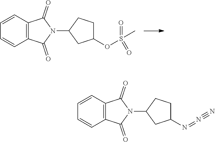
C1=CC=CC2=C1C(=O)N(C1CC(OS(C)(=O)=O)CC1)C2=O.C1=CC=CC2=C1C(=O)N(C1CC(N=N#N)CC1)C2=O
